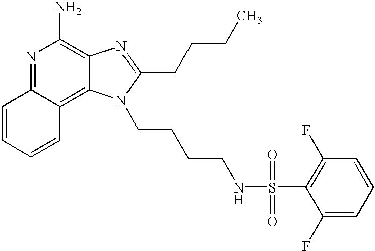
N1=C2C(=C3C(=C1N)N=C(CCCC)N3CCCCNS(C1=C(F)C=CC=C1F)(=O)=O)C=CC=C2
